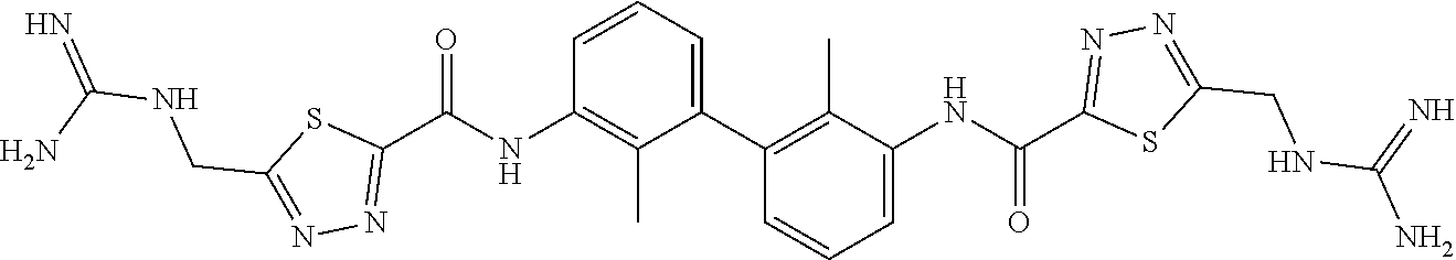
N1=C(CNC(N)=N)SC(C(NC2=C(C)C(C3=C(C)C(NC(C4=NN=C(CNC(=N)N)S4)=O)=CC=C3)=CC=C2)=O)=N1
